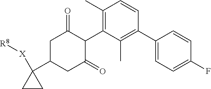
C1(C2=C(C)C(C3C(=O)CC(C4([X][R8])CC4)CC3=O)=C(C)C=C2)=CC=C(F)C=C1
